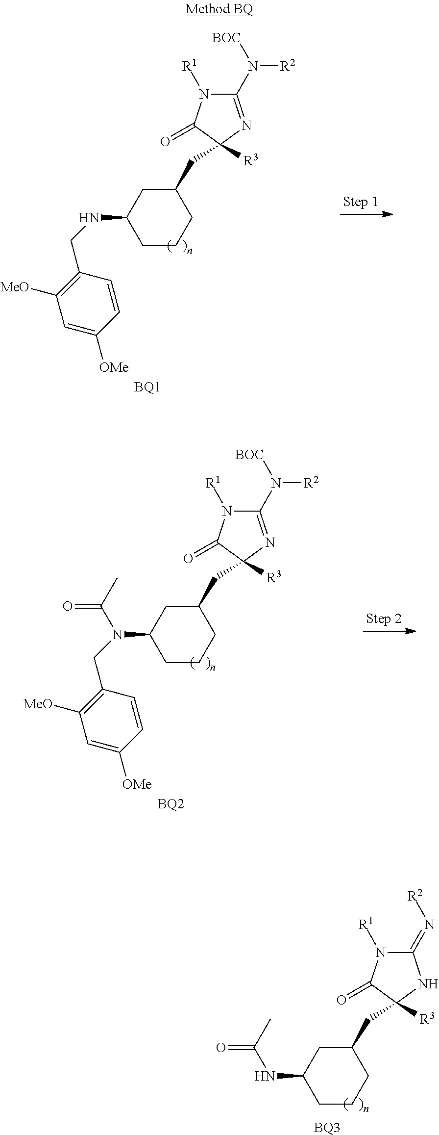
C1(N([BOC])[R2])=NC([R3])(CC2CC(NCC3=C([MeO])C=C([OMe])C=C3)CCC2)C(=O)N1[R1].[BQ1].C1(N([BOC])[R2])=NC([R3])(CC2CC(N(CC3=C([MeO])C=C([OMe])C=C3)C(C)=O)CCC2)C(=O)N1[R1].[BQ2].C1(=N[R2])N([R1])C(=O)C([R3])(CC2CC(NC(C)=O)CCC2)N1.[BQ3]
